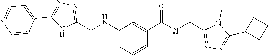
C1(CNC2=CC=CC(C(=O)NCC3=NN=C(C4CCC4)N3C)=C2)=NN=C(C2=CC=NC=C2)N1
